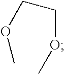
C(COC)OC
